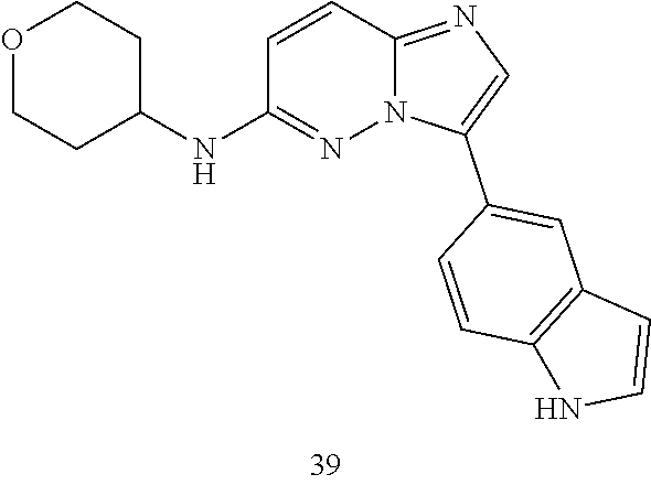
C1COCCC1NC1=NN2C(=NC=C2C2=CC3=C(C=C2)NC=C3)C=C1
